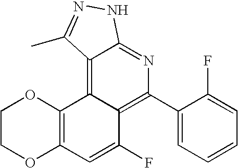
C12=C(C3=C4C(=NC(C5=CC=CC=C5F)=C3C(F)=C1)NN=C4C)OCCO2
